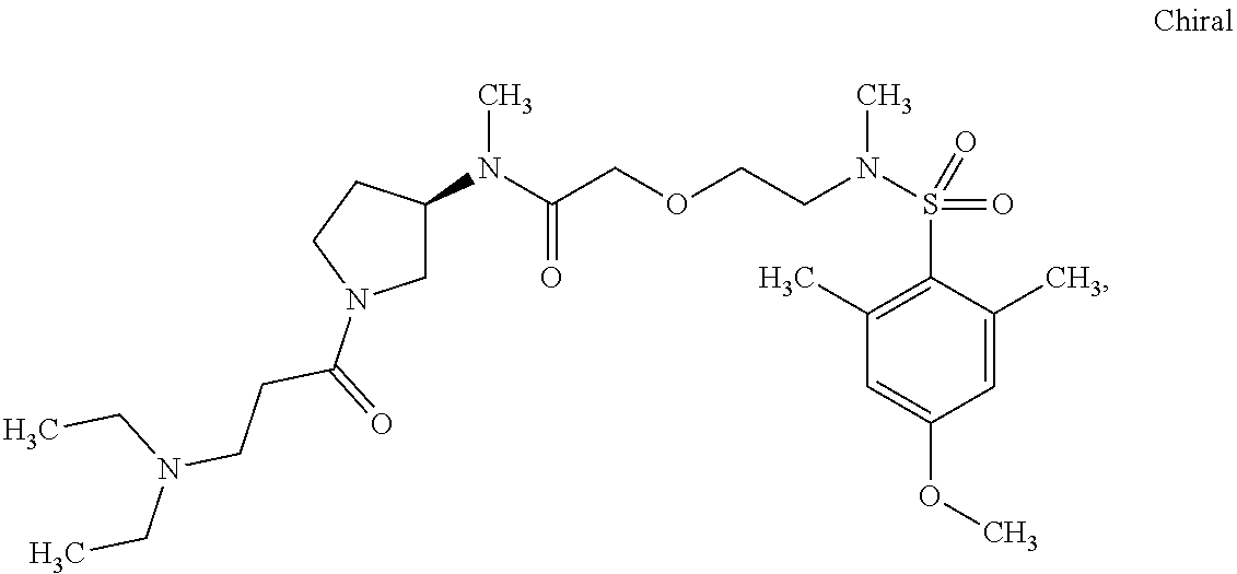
C1C(N(C(COCCN(S(C2=C(C)C=C(OC)C=C2C)(=O)=O)C)=O)C)CCN1C(=O)CCN(CC)CC
